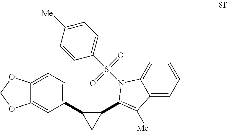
C1(C2CC2C2=C([Me])C3=CC=CC=C3N2S(C2=CC=C([Me])C=C2)(=O)=O)=CC=C2C(=C1)OCO2
